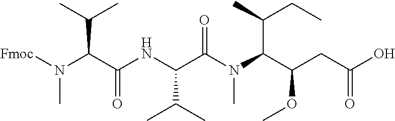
[Fmoc]N(C(C(NC(C(N(C(C(CC(O)=O)OC)C(C)CC)C)=O)C(C)C)=O)C(C)C)C
